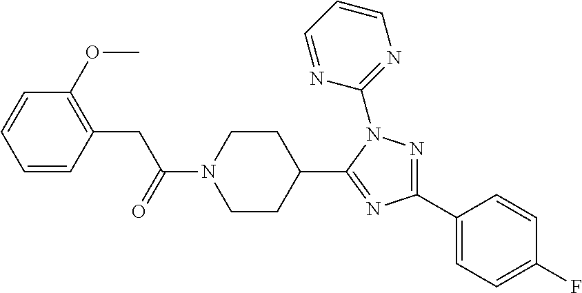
C1=CC(CC(N2CCC(C3=NC(C4=CC=C(F)C=C4)=NN3C3=NC=CC=N3)CC2)=O)=C(OC)C=C1
